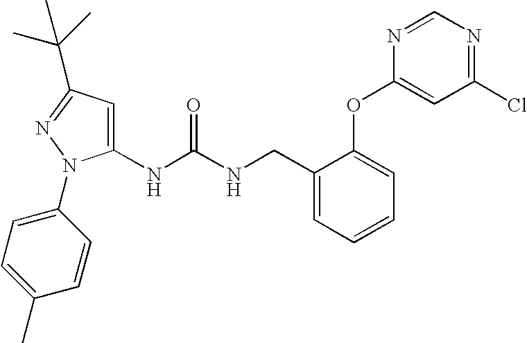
C1(NC(NCC2=CC=CC=C2OC2=CC(Cl)=NC=N2)=O)=CC(C(C)(C)C)=NN1C1=CC=C(C)C=C1
